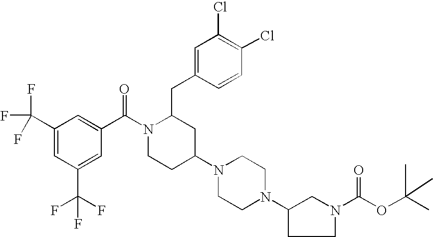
C1(C(F)(F)F)=CC(C(F)(F)F)=CC(C(N2CCC(N3CCN(C4CCN(C(OC(C)(C)C)=O)C4)CC3)CC2CC2=CC(Cl)=C(Cl)C=C2)=O)=C1
